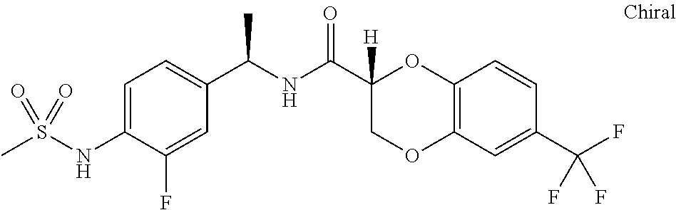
C1=C(NS(C)(=O)=O)C(F)=CC(C(NC(C2([H])COC3=C(O2)C=CC(C(F)(F)F)=C3)=O)C)=C1
